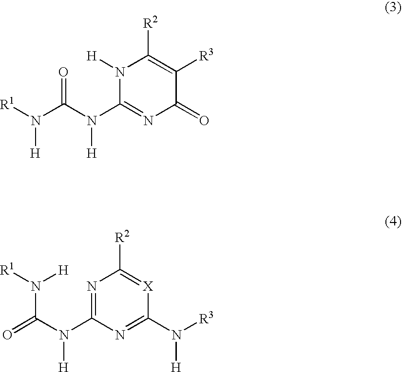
N1([H])C(N(C(N([R1])[H])=O)[H])=NC(=O)C([R3])=C1[R2].N1=C(N(C(N([R1])[H])=O)[H])N=C(N([R3])[H])[X]=C1[R2]
